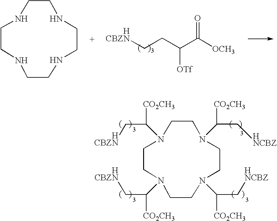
N1(C([CO2CH3])C[HCBZN])CCN(C(C[HCBZN])[CO2CH3])CCN(C(C[HNCBZ])[CO2CH3])CCN(C(C[HNCBZ])[CO2CH3])CC1.C(CC(C([OCH3])=O)[OTf])[CBZN].[H].N1CCNCCNCCNCC1
